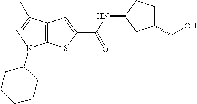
C12=C(C(C)=NN1C1CCCCC1)C=C(C(NC1CCC(CO)C1)=O)S2
